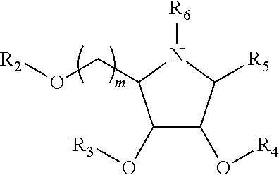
C1(O[R3])C(O[R4])C([R5])N([R6])C1CO[R2]
